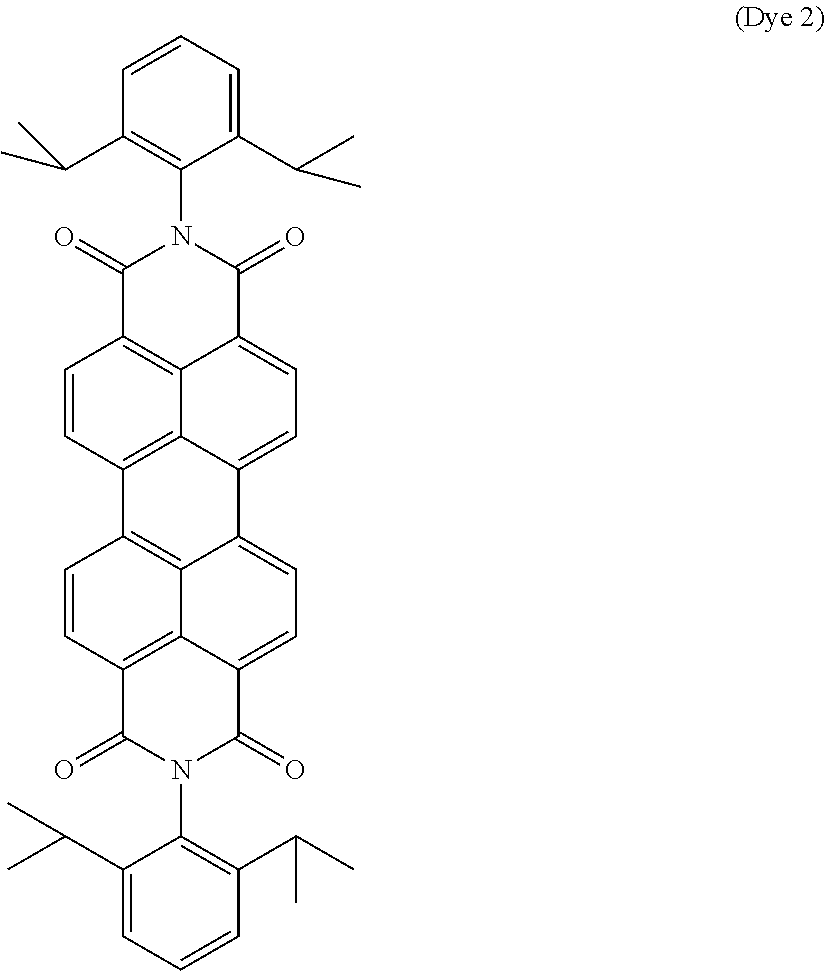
C1(=O)C2=CC=C3C4=C(C=CC(=C24)C(=O)N1C1=C(C(C)C)C=CC=C1C(C)C)C1=C2C3=CC=C3C2=C(C=C1)C(=O)N(C1=C(C(C)C)C=CC=C1C(C)C)C3=O
